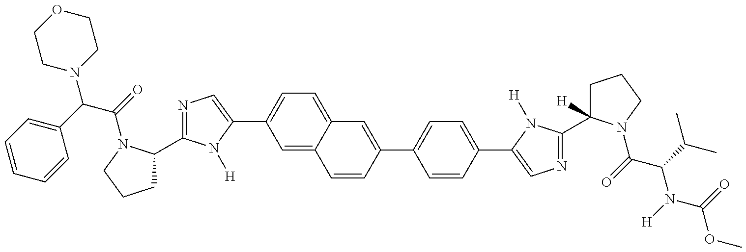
N1(C(C(=O)N2C(C3=NC=C(C4=CC=C5C(=C4)C=CC(C4=CC=C(C6=CN=C(C7([H])CCCN7C(=O)C(C(C)C)N([H])C(OC)=O)N6[H])C=C4)=C5)N3[H])CCC2)C2=CC=CC=C2)CCOCC1
